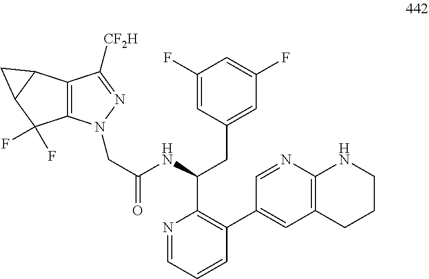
C12=C(C([CF2H])=NN1CC(=O)NC(CC1=CC(F)=CC(F)=C1)C1=C(C3=CC4=C(N=C3)NCCC4)C=CC=N1)C1C(C2(F)F)C1
